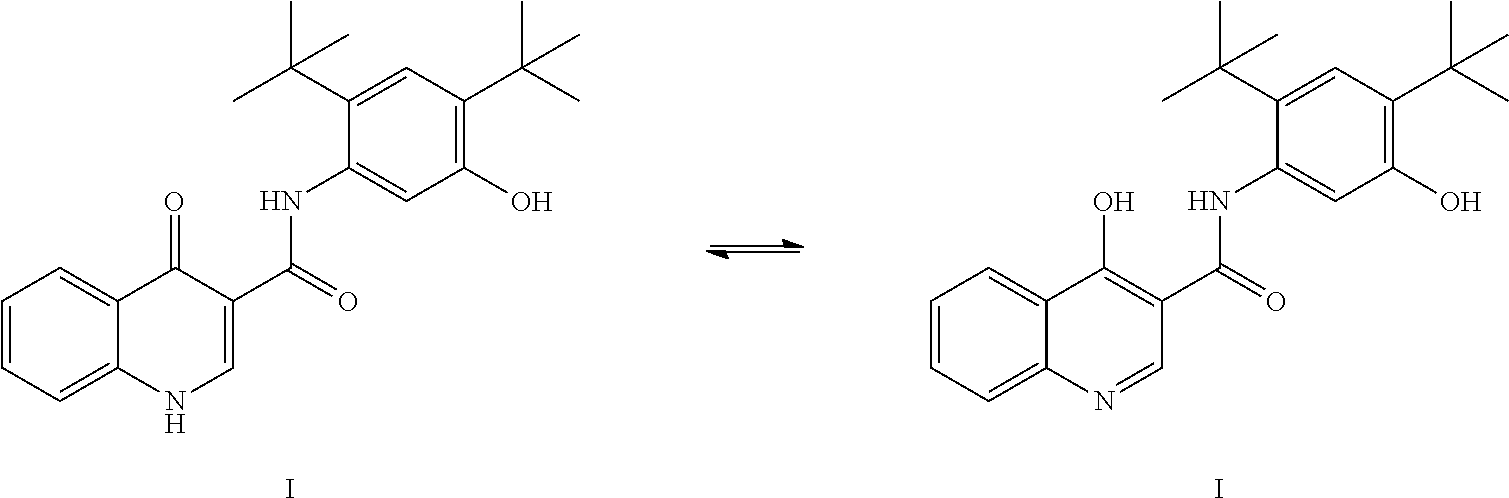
C1=CC=C2C(=C1)C(=O)C(C(=O)NC1=CC(O)=C(C(C)(C)C)C=C1C(C)(C)C)=CN2.I.C1=CC=C2C(=C1)C(O)=C(C(=O)NC1=CC(O)=C(C(C)(C)C)C=C1C(C)(C)C)C=N2.I
